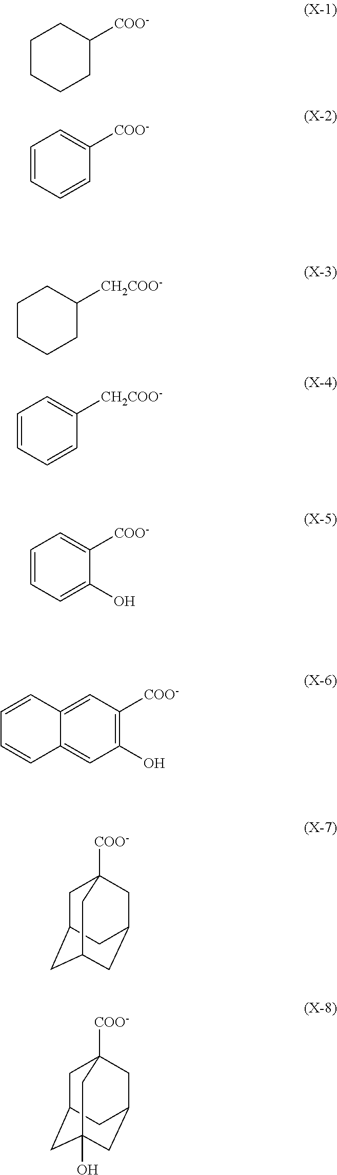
C1CCCC([COO-])C1.C1=CC=CC([COO-])=C1.C1CCCC([CH2COO-])C1.C1=CC=CC([CH2COO-])=C1.C1=CC=C(O)C([COO-])=C1.C12=CC([COO-])=C(O)C=C1C=CC=C2.C1C2CC3CC(CC1([COO-])C3)C2.C1C2CC3(O)CC(CC1([COO-])C3)C2
